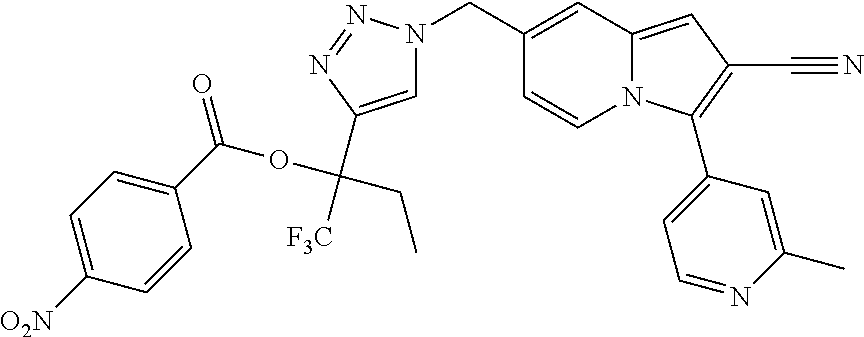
C1(CN2C=C(C([F3C])(OC(=O)C3=CC=C([O2N])C=C3)CC)N=N2)=CC2=CC(C#N)=C(C3=CC=NC(C)=C3)N2C=C1
